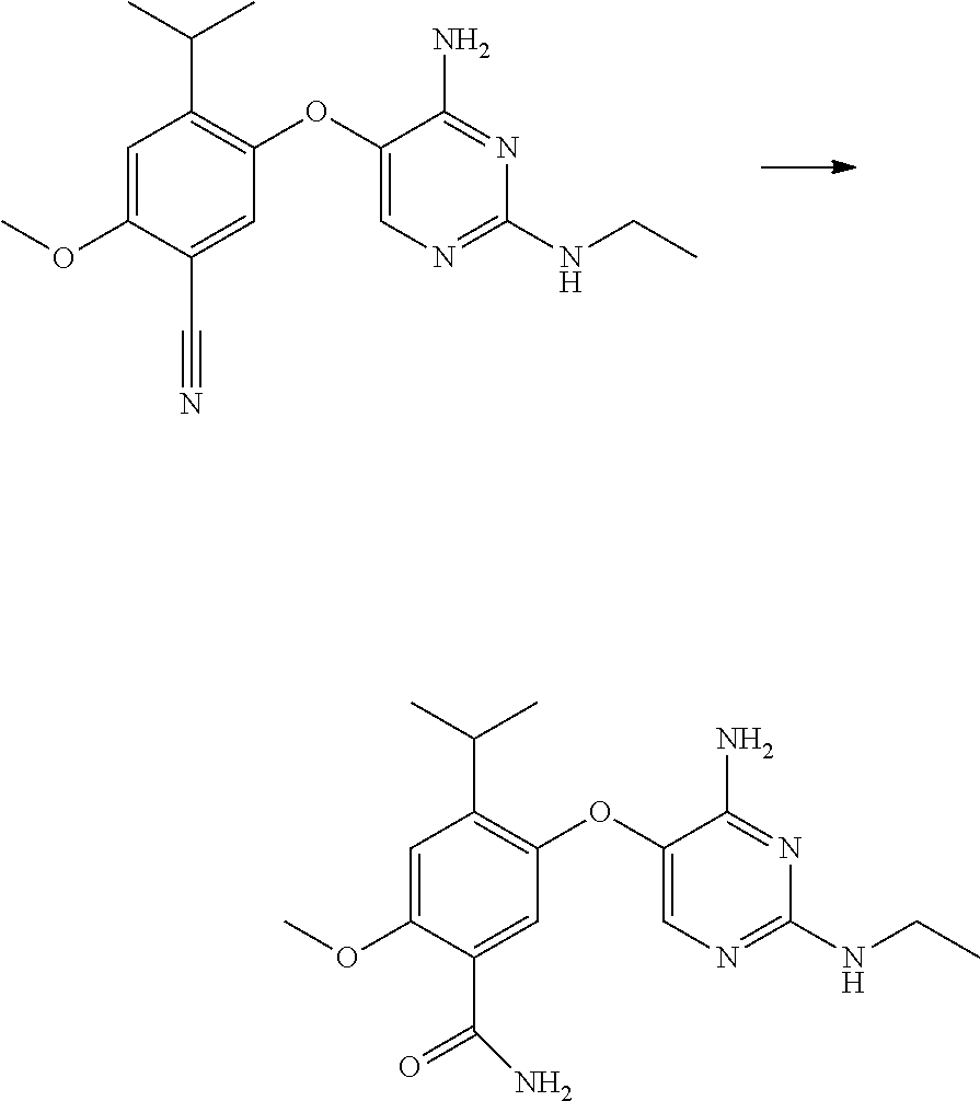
N1=C(N)C(OC2=C(C(C)C)C=C(OC)C(C#N)=C2)=CN=C1NCC.N1=C(N)C(OC2=C(C(C)C)C=C(OC)C(C(N)=O)=C2)=CN=C1NCC
